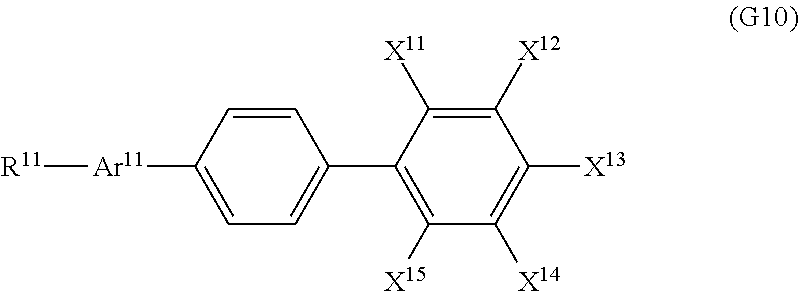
C1=CC([Ar11][R11])=CC=C1C1=C([X15])C([X14])=C([X13])C([X12])=C1[X11]
